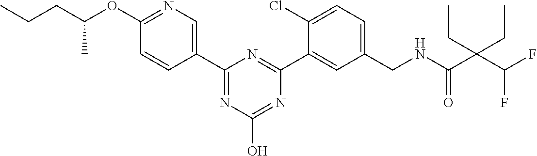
C1(C2=NC(O)=NC(C3=CC(CNC(C(C(F)F)(CC)CC)=O)=CC=C3Cl)=N2)=CN=C(OC(CCC)C)C=C1
